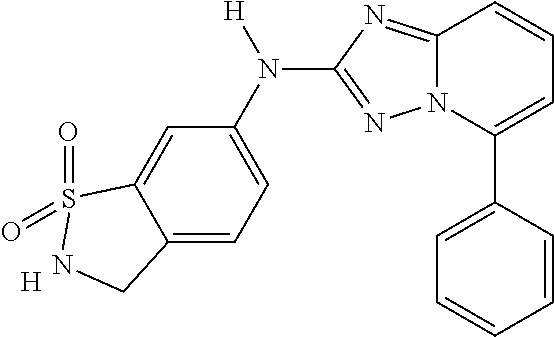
C1=C(C2=CC=CC3=NC(N(C4=CC=C5C(=C4)S(=O)(=O)NC5)[H])=NN23)C=CC=C1.[H]
